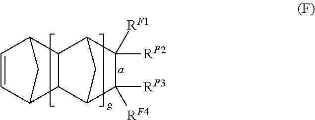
C12C3C(C(C=C1)C2)C1C([RF1])([RF2])C([RF4])([RF3])C3C1
